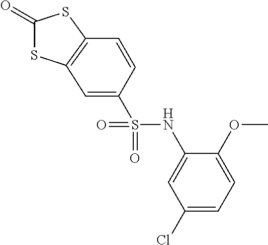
C1(=O)SC2=C(S1)C=CC(S(NC1=CC(Cl)=CC=C1OC)(=O)=O)=C2
